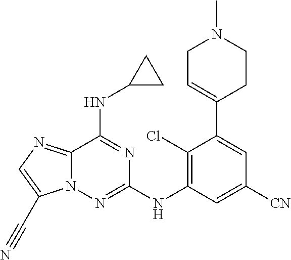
CN1CC=C(C2=CC([CN])=CC(NC3=NN4C(=NC=C4C#N)C(NC4CC4)=N3)=C2Cl)CC1
